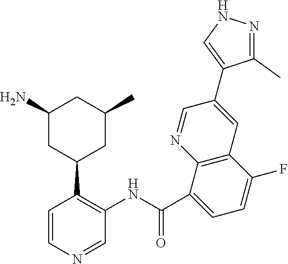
C1(N)CC(C2=C(NC(C3=CC=C(F)C4=C3N=CC(C3=CNN=C3C)=C4)=O)C=NC=C2)CC(C)C1
